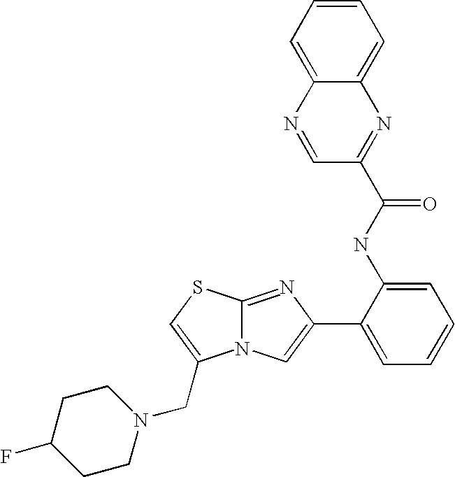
N12C(=NC(C3=CC=CC=C3NC(C3=NC4=CC=CC=C4N=C3)=O)=C1)SC=C2CN1CCC(F)CC1
